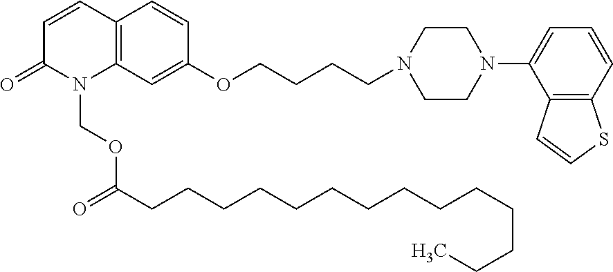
C12=C(C=C(OCCCCN3CCN(C4=CC=CC5=C4C=CS5)CC3)C=C1)N(COC(CCCCCCCCCCCCCC)=O)C(=O)C=C2
